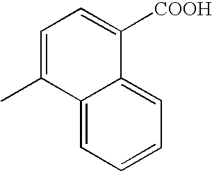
C1=C(C)C2=CC=CC=C2C([COOH])=C1
